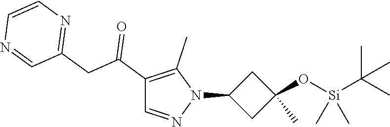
C1(C(CC2=NC=CN=C2)=O)=C(C)N(C2CC(O[Si](C)(C)C(C)(C)C)(C)C2)N=C1
